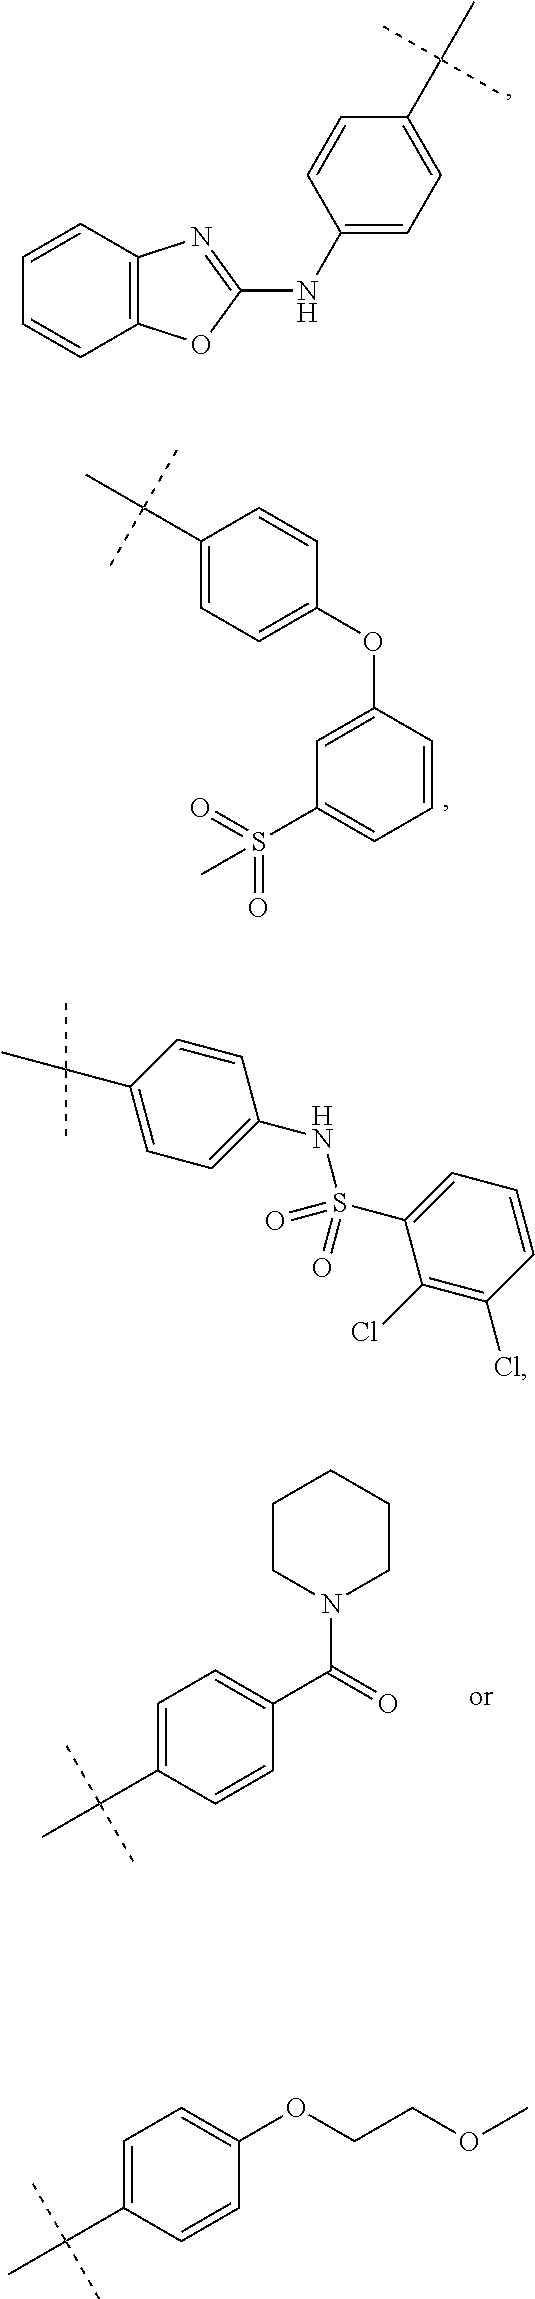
C1=CC2=C(C=C1)OC(NC1=CC=C(C(C)(C)C)C=C1)=N2.C1(C(C)(C)C)=CC=C(OC2=CC(S(C)(=O)=O)=CC=C2)C=C1.C1CN(C(C2=CC=C(C(C)(C)C)C=C2)=O)CCC1.C1=C(C(C)(C)C)C=CC(NS(C2=CC=CC(Cl)=C2Cl)(=O)=O)=C1.C1=C(C(C)(C)C)C=CC(OCCOC)=C1
